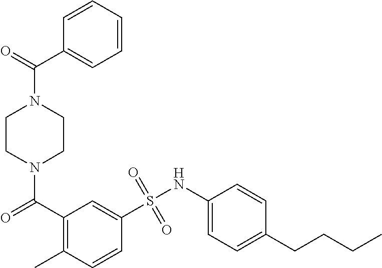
N1(C(C2=C(C)C=CC(S(NC3=CC=C(CCCC)C=C3)(=O)=O)=C2)=O)CCN(C(=O)C2=CC=CC=C2)CC1
